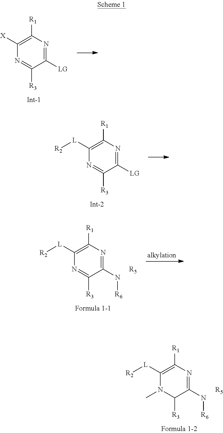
C1(N[R6])=NC([R1])=C([L][R2])N(C)C1[R3].[R5].C1([LG])=NC([R1])=C([X])N=C1[R3].C1([LG])=NC([R1])=C([L][R2])N=C1[R3].C1(N[R6])=NC([R1])=C([L][R2])N=C1[R3].[R5]
